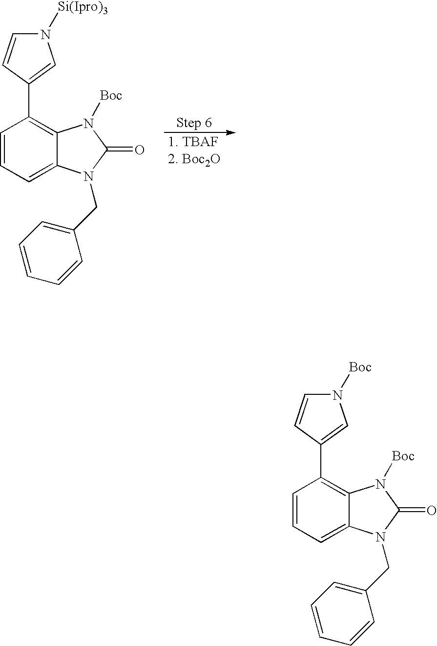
C1=CC=C2C(=C1C1=CN([Si(Ipro)3])C=C1)N([Boc])C(=O)N2CC1=CC=CC=C1.C1=CC=C2C(=C1C1=CN([Boc])C=C1)N([Boc])C(=O)N2CC1=CC=CC=C1
